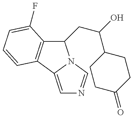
C1(CC(C2CCC(=O)CC2)O)C2=C(C3=CN=CN13)C=CC=C2F
